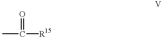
CC([R15])=O
